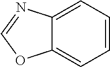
C12=CC=CC=C1OC=N2
